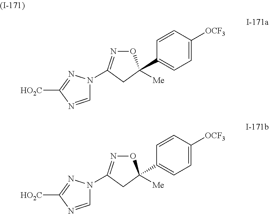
C1=CC([OCF3])=CC=C1C1([Me])ON=C(N2C=NC([HO2C])=N2)C1.C1=CC([OCF3])=CC=C1C1([Me])ON=C(N2C=NC([HO2C])=N2)C1
